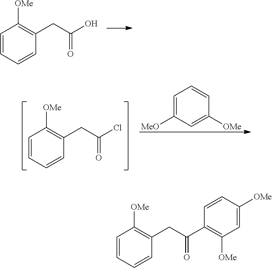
C1=CC=CC(CC(O)=O)=C1[OMe].C1=CC=CC(CC(Cl)=O)=C1[OMe].C1=C([MeO])C=C([OMe])C=C1.C1=CC=CC(CC(C2=C([OMe])C=C([OMe])C=C2)=O)=C1[OMe]
